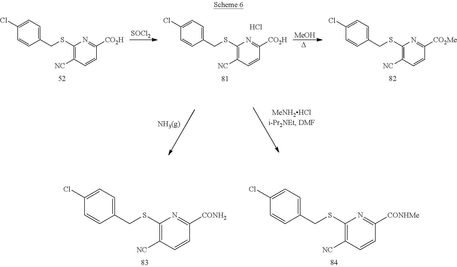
C1(SCC2=CC=C(Cl)C=C2)=C([NC])C=CC([CONH2])=N1.C1(SCC2=CC=C(Cl)C=C2)=C([NC])C=CC([CONHMe])=N1.C1(SCC2=CC=C(Cl)C=C2)=C([NC])C=CC([CO2H])=N1.[SOCl2].C1(SCC2=CC=C(Cl)C=C2)=C([NC])C=CC([CO2H])=N1.[MeOH].[D].C1(SCC2=CC=C(Cl)C=C2)=C([NC])C=CC([CO2Me])=N1.Cl
